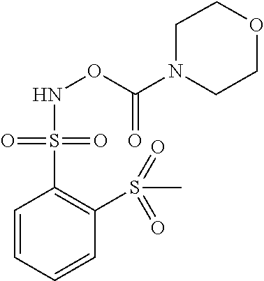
N(OC(=O)N1CCOCC1)S(C1=C(S(=O)(=O)C)C=CC=C1)(=O)=O
